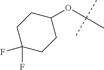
C1C(F)(F)CCC(OC(C)(C)C)C1
